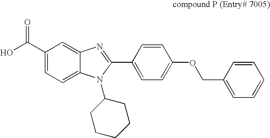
C12=CC(C(O)=O)=CC=C1N(C1CCCCC1)C(C1=CC=C(OCC3=CC=CC=C3)C=C1)=N2
